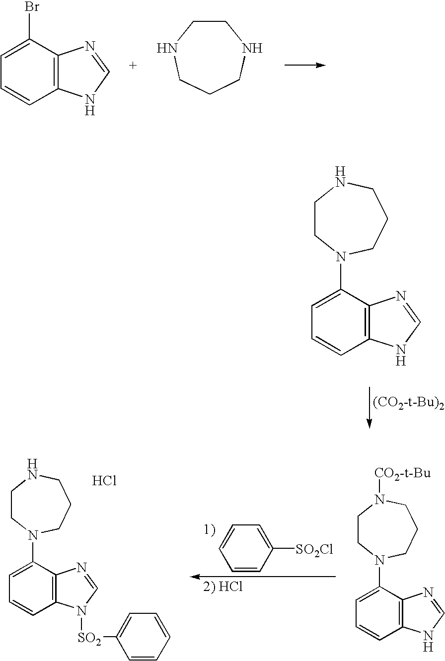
C12=C(C(N3CCNCCC3)=CC=C1)N=CN2.[(CO2-t-Bu)2].C12=C(C(Br)=CC=C1)N=CN2.C1CNCCCN1.C1=CC([SO2Cl])=CC=C1.C12=C(C(N3CCNCCC3)=CC=C1)N=CN2[SO2]C1=CC=CC=C1.Cl.C12=C(C(N3CCN([CO2-t-Bu])CCC3)=CC=C1)N=CN2
